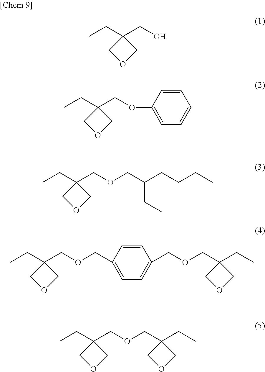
C1OCC1(CC)CO.C1OCC1(CC)COC1=CC=CC=C1.C1OCC1(CC)COCC(CCCC)CC.C1OCC1(CC)COCC1=CC=C(COCC2(CC)COC2)C=C1.C1OCC1(CC)COCC1(CC)COC1
